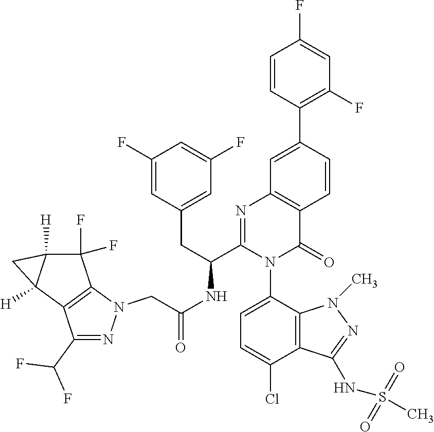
C(NC(C1=NC2=C(C(=O)N1C1=CC=C(Cl)C3=C1N(C)N=C3NS(C)(=O)=O)C=CC(C1=C(F)C=C(F)C=C1)=C2)CC1=CC(F)=CC(F)=C1)(=O)CN1N=C(C(F)F)C2=C1C(F)(F)C1([H])C2([H])C1
